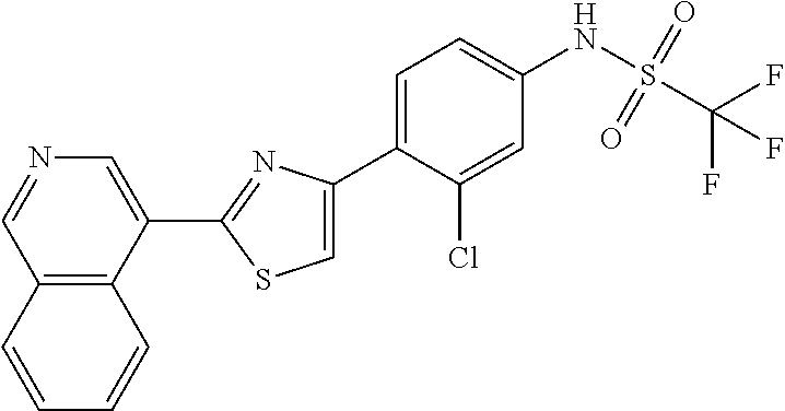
C1(C2=NC(C3=CC=C(NS(C(F)(F)F)(=O)=O)C=C3Cl)=CS2)=CN=CC2=C1C=CC=C2
